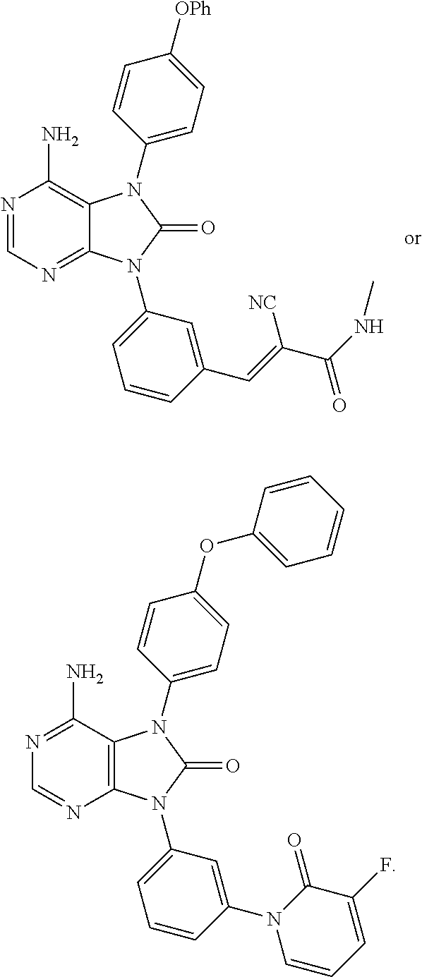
N1=CN=C2C(=C1N)N(C1=CC=C([OPh])C=C1)C(=O)N2C1=CC=CC(C=C(C(NC)=O)[NC])=C1.N1=C(N)C2=C(N=C1)N(C1=CC=CC(N3C=CC=C(F)C3=O)=C1)C(=O)N2C1=CC=C(OC2=CC=CC=C2)C=C1
